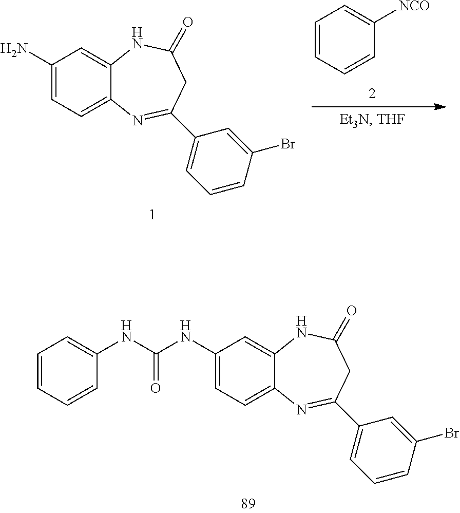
C1(N)=CC=C2C(=C1)NC(=O)CC(C1=CC=CC(Br)=C1)=N2.C1=CC=CC([NCO])=C1.C1(NC(NC2=CC=CC=C2)=O)=CC=C2C(=C1)NC(=O)CC(C1=CC=CC(Br)=C1)=N2
